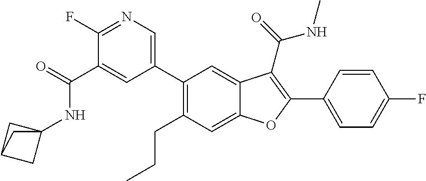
C1(C2=CN=C(F)C(C(NC34CC(C3)C4)=O)=C2)=C(CCC)C=C2C(=C1)C(C(=O)NC)=C(C1=CC=C(F)C=C1)O2
